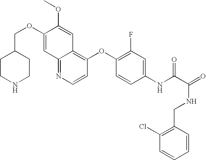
C12=NC=CC(OC3=C(F)C=C(NC(C(=O)NCC4=C(Cl)C=CC=C4)=O)C=C3)=C1C=C(OC)C(OCC1CCNCC1)=C2
